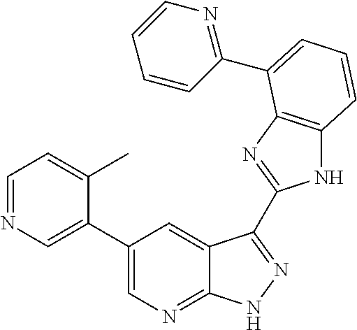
C1(C2=CN=C3C(=C2)C(C2=NC4=C(N2)C=CC=C4C2=NC=CC=C2)=NN3)=CN=CC=C1C
